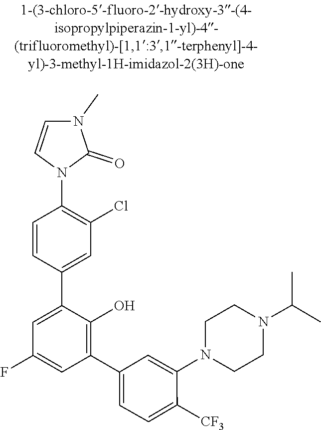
C1CN(C2=CC(C3=C(O)C(C4=CC(Cl)=C(N5C=CN(C)C5=O)C=C4)=CC(F)=C3)=CC=C2[CF3])CCN1C(C)C
